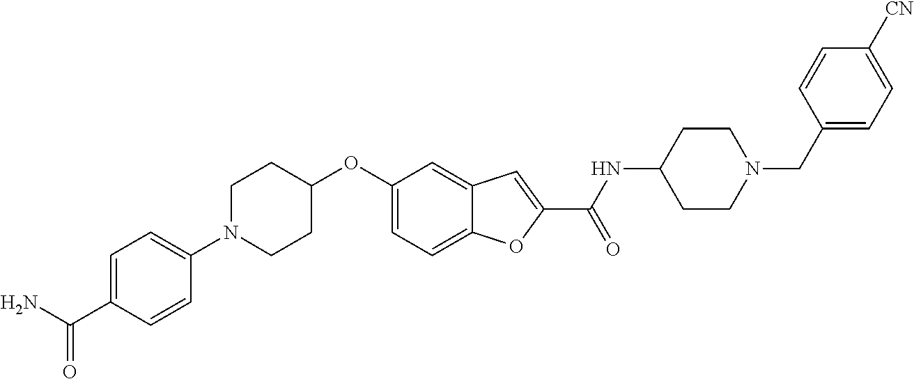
C1=C2C(=CC(OC3CCN(C4=CC=C(C(N)=O)C=C4)CC3)=C1)C=C(C(=O)NC1CCN(CC3=CC=C([CN])C=C3)CC1)O2
